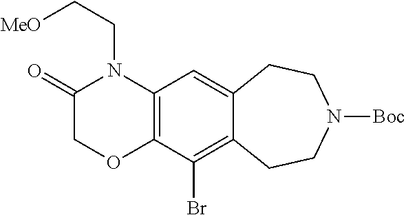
C12=C(C=C3C(=C1Br)CCN([Boc])CC3)N(CC[MeO])C(=O)CO2
